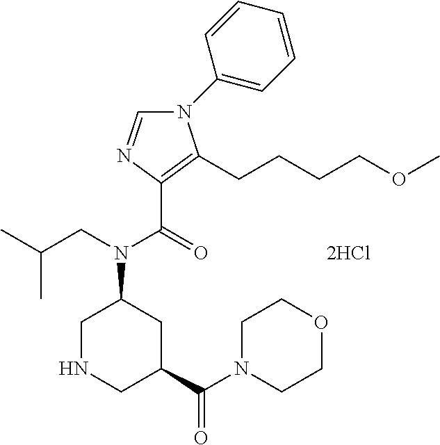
C1NCC(C(N2CCOCC2)=O)CC1N(CC(C)C)C(=O)C1=C(CCCCOC)N(C2=CC=CC=C2)C=N1
